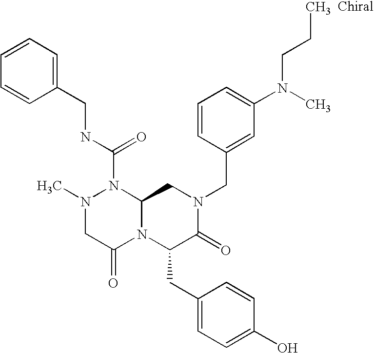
N1(C(NCC2=CC=CC=C2)=O)N(C)CC(=O)N2C1CN(CC1=CC(N(C)CCC)=CC=C1)C(=O)C2CC1=CC=C(O)C=C1
